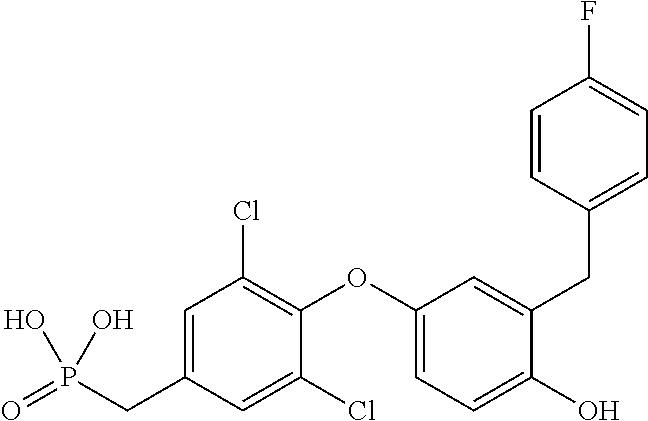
O=P(CC1=CC(Cl)=C(OC2=CC=C(O)C(CC3=CC=C(F)C=C3)=C2)C(Cl)=C1)(O)O
